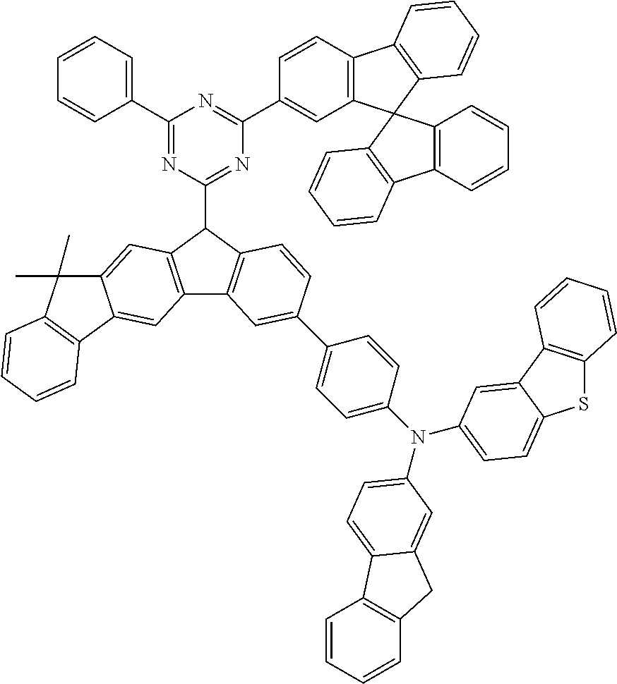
C1(C2=CC=CC=C2)=NC(C2C3=C(C4=C2C=C2C(=C4)C4=C(C2(C)C)C=CC=C4)C=C(C2=CC=C(N(C4=CC=C5SC6=C(C5=C4)C=CC=C6)C4=CC=C5C6=C(C=CC=C6)CC5=C4)C=C2)C=C3)=NC(C2=CC3=C(C=C2)C2=C(C=CC=C2)C32C3=C(C=CC=C3)C3=C2C=CC=C3)=N1
